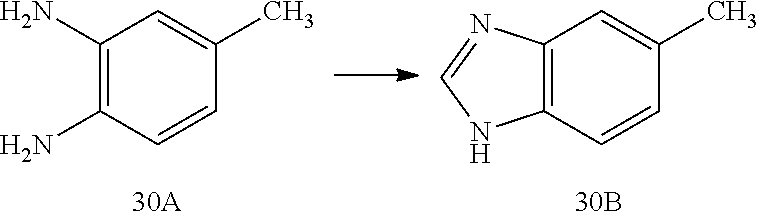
C12=C(C=CC(C)=C1)NC=N2.C1(N)=C(N)C=CC(C)=C1
